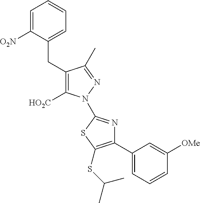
C(C1=C([HO2C])N(C2=NC(C3=CC=CC([OMe])=C3)=C(SC(C)C)S2)N=C1C)C1=CC=CC=C1[O2N]
